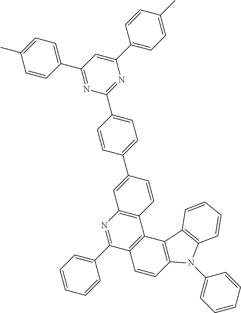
C1(C2=CC=C(C)C=C2)=NC(C2=CC=C(C3=CC4=C(C=C3)C3=C(C(C5=CC=CC=C5)=N4)C=CC4=C3C3=C(N4C4=CC=CC=C4)C=CC=C3)C=C2)=NC(C2=CC=C(C)C=C2)=C1
